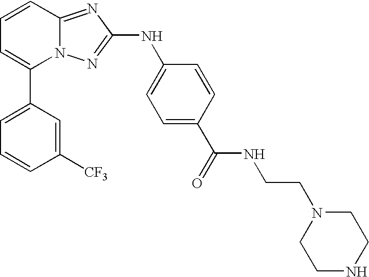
C1(C2=CC=CC3=NC(NC4=CC=C(C(=O)NCCN5CCNCC5)C=C4)=NN23)=CC=CC([CF3])=C1
